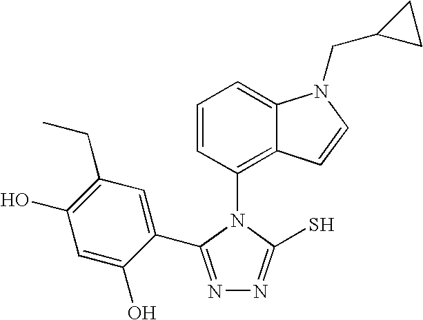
N1=C(C2=CC(CC)=C(O)C=C2O)N(C2=C3C(=CC=C2)N(CC2CC2)C=C3)C(S)=N1
